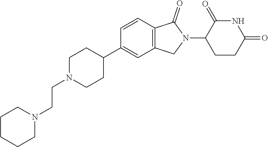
C1N(CCN2CCCCC2)CCC(C2=CC3=C(C=C2)C(=O)N(C2CCC(=O)NC2=O)C3)C1
